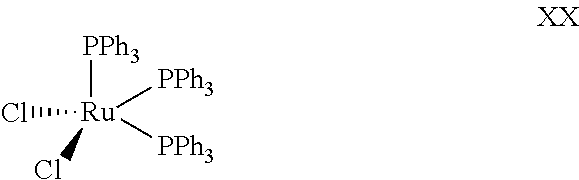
Cl[Ru]([PPh3])(Cl)([PPh3])[PPh3]
